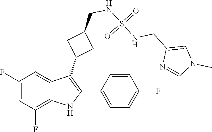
C(C1=CN(C)C=N1)NS(=O)(NCC1CC(C2=C(C3=CC=C(F)C=C3)NC3=C(F)C=C(F)C=C23)C1)=O
